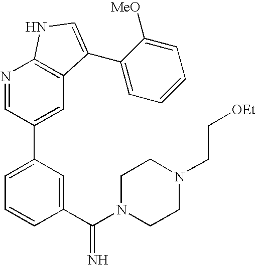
N1=CC(C2=CC=CC(C(N3CCN(CC[OEt])CC3)=N)=C2)=CC2=C1NC=C2C1=CC=CC=C1[MeO]
